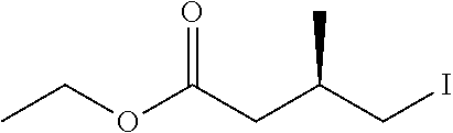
CCOC(CC(CI)C)=O
